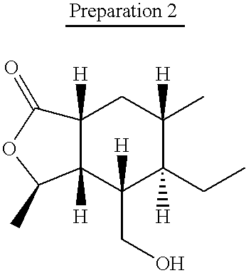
C12([H])C([H])(C(CO)([H])C(CC)([H])C(C)([H])C1)C(C)OC2=O
